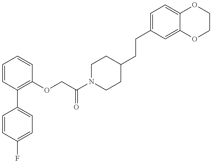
C1=CC(F)=CC=C1C1=C(OCC(N2CCC(CCC3=CC=C4C(=C3)OCCO4)CC2)=O)C=CC=C1
